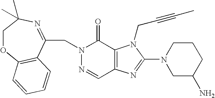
N1=CC2=C(C(=O)N1CC1=NC(C)(C)COC3=C1C=CC=C3)N(CC#CC)C(N1CC(N)CCC1)=N2
